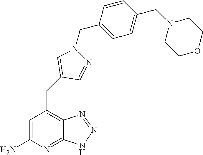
C1=C(N)N=C2C(=C1CC1=CN(CC3=CC=C(CN4CCOCC4)C=C3)N=C1)N=NN2
